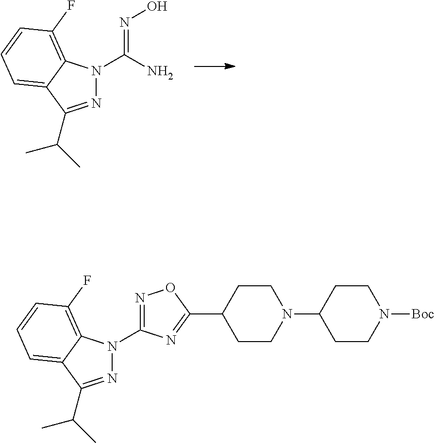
N1=C(C(C)C)C2=CC=CC(F)=C2N1C(=NO)N.N1=C(C(C)C)C2=CC=CC(F)=C2N1C1=NOC(C2CCN(C3CCN([Boc])CC3)CC2)=N1
